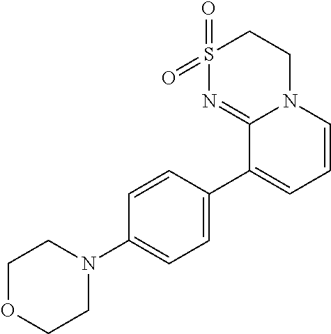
C1S(=O)(=O)N=C2N(C1)C=CC=C2C1=CC=C(N2CCOCC2)C=C1
